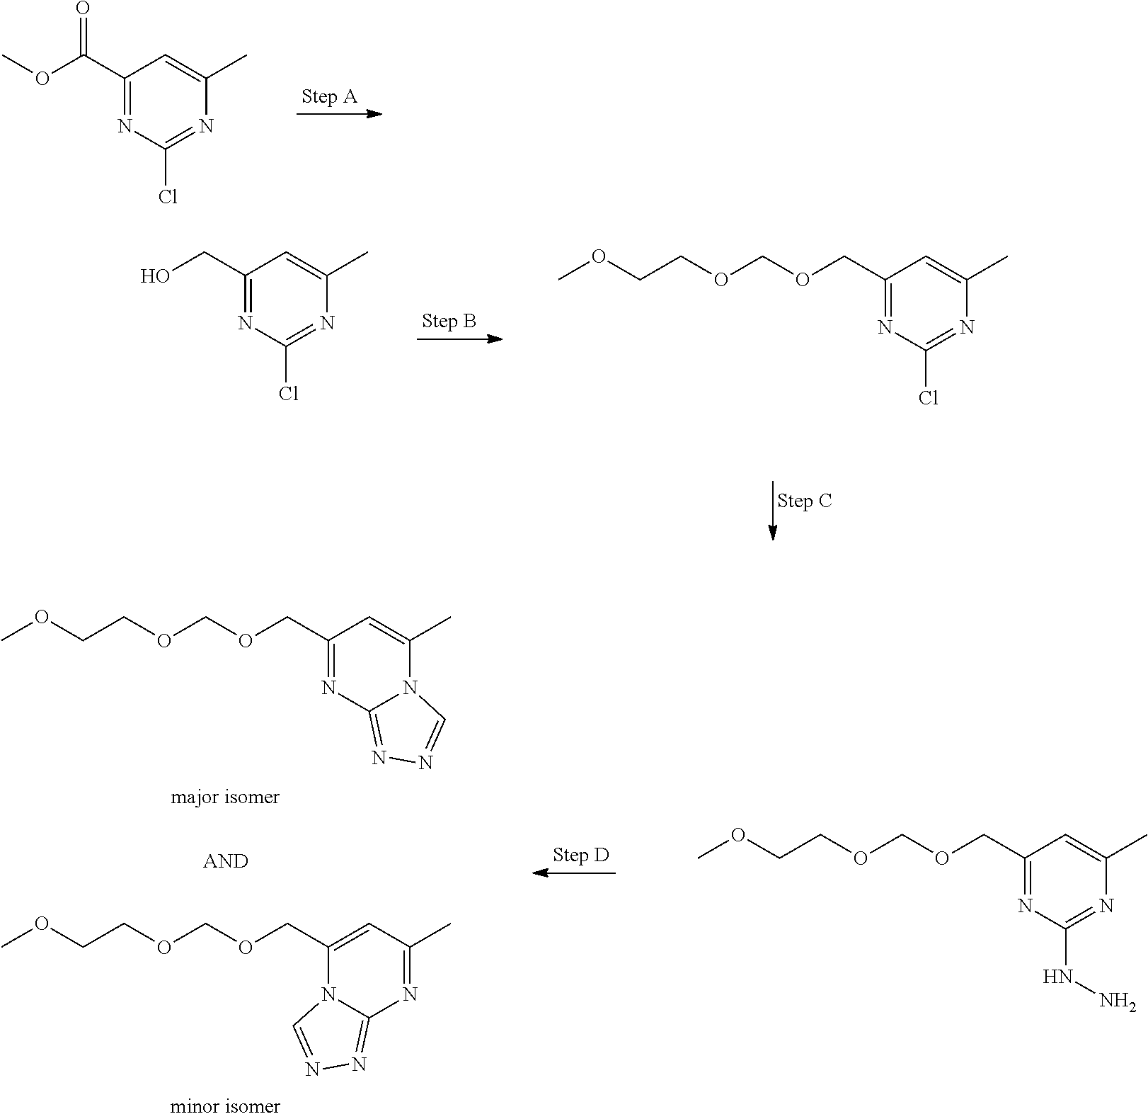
C1(C(OC)=O)=NC(Cl)=NC(C)=C1.C1(CO)=NC(Cl)=NC(C)=C1.C1(COCOCCOC)=NC(Cl)=NC(C)=C1.C1(COCOCCOC)=NC2=NN=CN2C(C)=C1.C1(COCOCCOC)=CC(C)=NC2=NN=CN12.C1(COCOCCOC)=NC(NN)=NC(C)=C1
